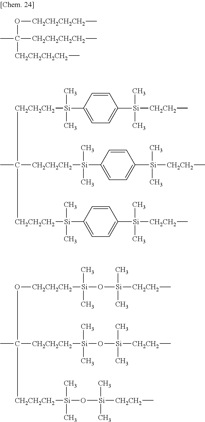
O([CH2CH2CH2CH2]C)C(C)([CH2CH2CH2CH2]C)[CH2CH2CH2CH2]C.CC([CH2CH2CH2][Si](C1=CC=C([Si]([CH2CH2]C)(C)C)C=C1)(C)C)([CH2CH2CH2][Si](C1=CC=C([Si]([CH2CH2]C)(C)C)C=C1)(C)C)[CH2CH2CH2][Si](C1=CC=C([Si]([CH2CH2]C)(C)C)C=C1)(C)C.CC([CH2CH2CH2][Si](C)(C)O[Si]([CH2CH2]C)(C)C)([CH2CH2CH2][Si](C)(C)O[Si]([CH2CH2]C)(C)C)O[CH2CH2CH2][Si](C)(C)O[Si]([CH2CH2]C)(C)C
